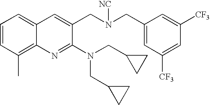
C1=CC(C)=C2C(=C1)C=C(CN(CC1=CC([CF3])=CC([CF3])=C1)[NC])C(N(CC1CC1)CC1CC1)=N2
